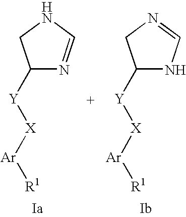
[Ar]([X][Y]C1N=CNC1)[R1].[Ar]([X][Y]C1NC=NC1)[R1]
